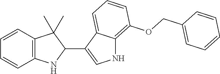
C12=C(C=CC=C1)C(C)(C)C(C1=CNC3=C(OCC4=CC=CC=C4)C=CC=C13)N2
